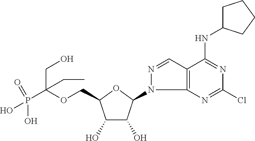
C(OCC1C(O)C(O)C(N2C3=C(C=N2)C(NC2CCCC2)=NC(Cl)=N3)O1)(P(=O)(O)O)(CO)CC
